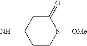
C1CN([OMe])C(=O)CC1N
